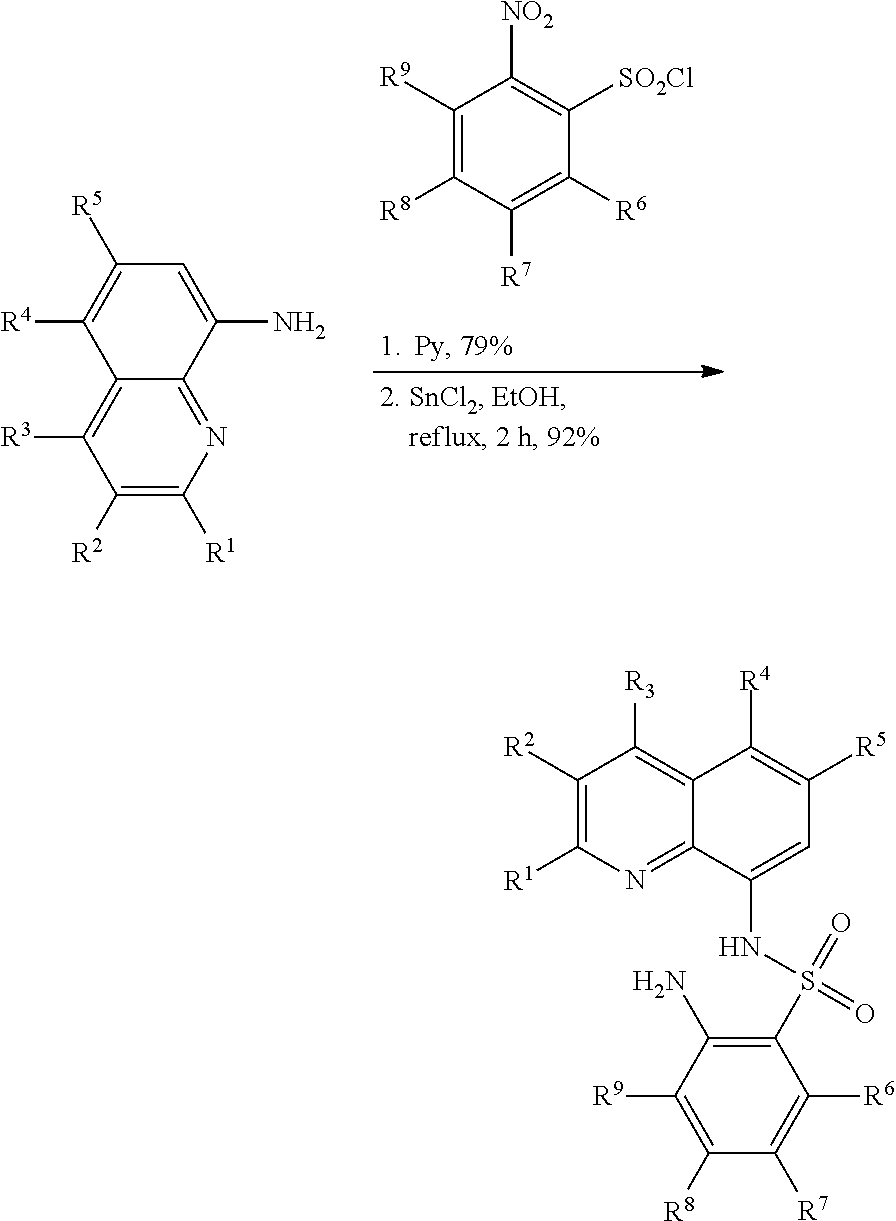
N1=C2C(=C([R3])C([R2])=C1[R1])C([R4])=C([R5])C=C2N.C1([R9])=C([R8])C([R7])=C([R6])C([SO2Cl])=C1[NO2].C1([R2])=C([R1])N=C2C(=C1[R3])C([R4])=C([R5])C=C2NS(=O)(=O)C1=C(N)C([R9])=C([R8])C([R7])=C1[R6]
